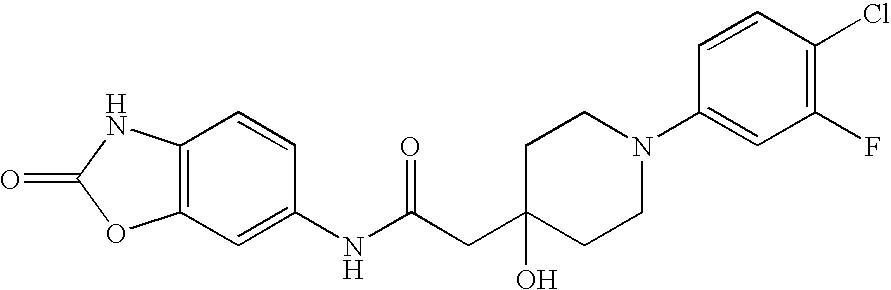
O=C1OC2=C(N1)C=CC(NC(CC1(O)CCN(C3=CC(F)=C(Cl)C=C3)CC1)=O)=C2
